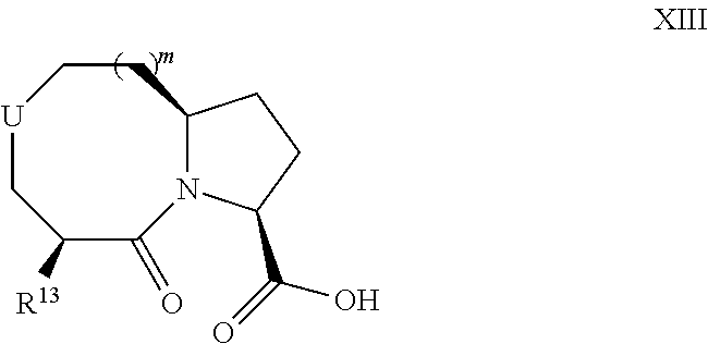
C1([R13])C(=O)N2C(CC[U]C1)CCC2C(O)=O
